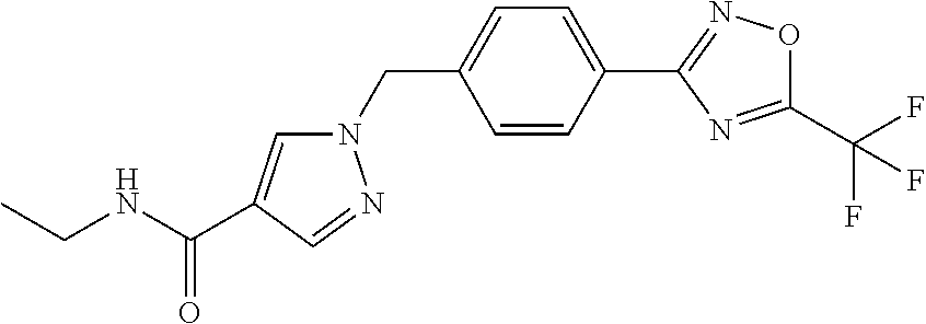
C1=CC(C2=NOC(C(F)(F)F)=N2)=CC=C1CN1C=C(C(NCC)=O)C=N1
